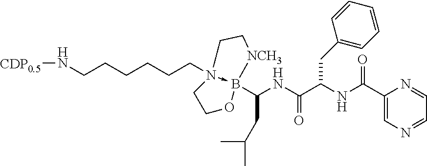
N(CCCCCCN12->B(C(NC(C(NC(C3=CN=CC=N3)=O)CC3=CC=CC=C3)=O)CC(C)C)([NCH3]CC1)OCC2)[CDP0.5]
